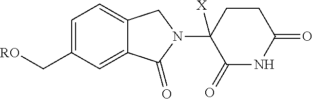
C1=C(C[RO])C=C2C(=C1)CN(C1([X])C(=O)NC(=O)CC1)C2=O
